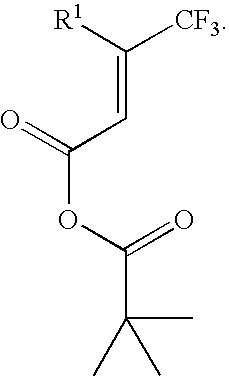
C([CF3])([R1])=CC(OC(=O)C(C)(C)C)=O
